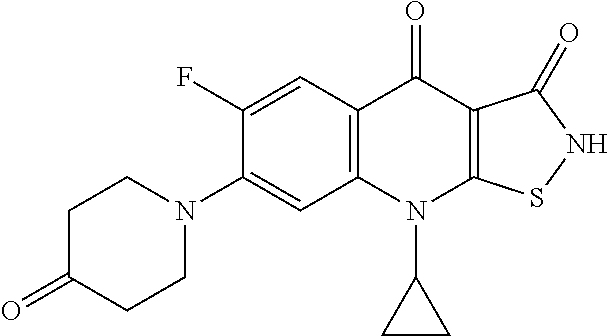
C12=C(C=C(F)C(N3CCC(=O)CC3)=C1)C(=O)C1=C(N2C2CC2)SNC1=O
